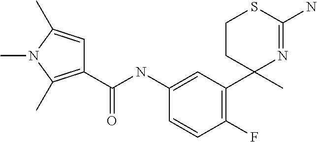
C1(NC(=O)C2=C(C)N(C)C(C)=C2)=CC(C2(C)N=C(N)SCC2)=C(F)C=C1
